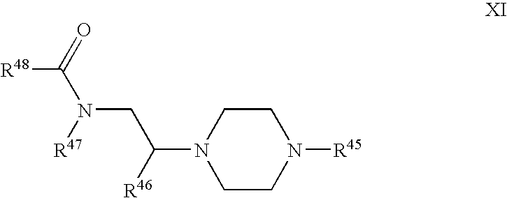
N1([R45])CCN(C(CN(C(=O)[R48])[R47])[R46])CC1
